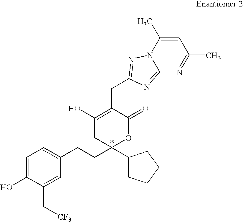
C1=C(O)C(C[CF3])=CC(CCC2(C3CCCC3)OC(=O)C(CC3=NN4C(=N3)N=C(C)C=C4C)=C(O)C2)=C1
